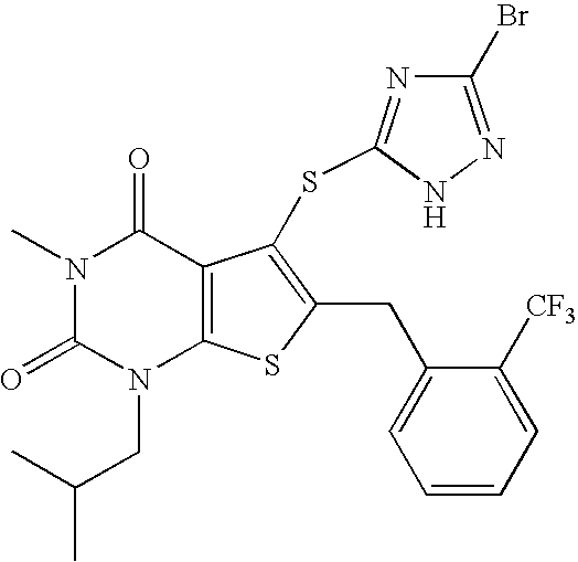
N1(C)C(=O)N(CC(C)C)C2=C(C1=O)C(SC1=NC(Br)=NN1)=C(CC1=CC=CC=C1[CF3])S2
